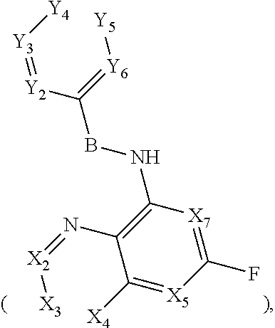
C1(N=[X2][X3])=C(NBC(=[Y6][Y5])[Y2]=[Y3][Y4])[X7]=C(F)[X5]=C1[X4]
